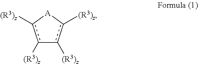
c1([(R3)z])c([(R3)z])[A]c([(R3)z])c-1[(R3)z]
